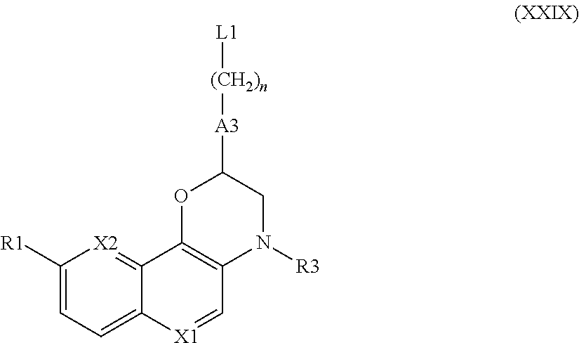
C1([R1])=CC=C2C(=[X2]1)C1=C(C=[X1]2)N([R3])CC([A3][(CH2)n][L1])O1
